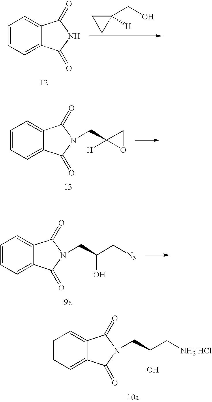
C1=CC=C2C(=C1)C(=O)NC2=O.C1(CO)([H])CC1.C1=CC=C2C(=C1)C(=O)N(CC1([H])OC1)C2=O.C1=CC=C2C(=C1)C(=O)N(CC(C[N3])O)C2=O.C1=CC=C2C(=C1)C(=O)N(CC(C[NH2 HCl])O)C2=O
